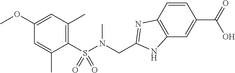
C1(S(N(CC2=NC3=C(N2)C=C(C(O)=O)C=C3)C)(=O)=O)=C(C)C=C(OC)C=C1C
